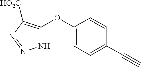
C1(OC2=C([HO2C])N=NN2)=CC=C(C#C)C=C1
